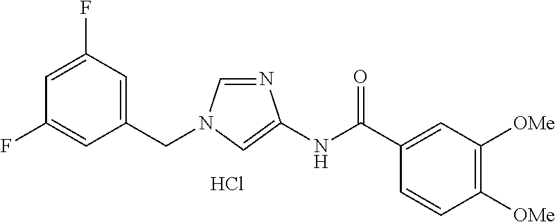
N1=CN(CC2=CC(F)=CC(F)=C2)C=C1NC(C1=CC([OMe])=C([OMe])C=C1)=O.Cl
